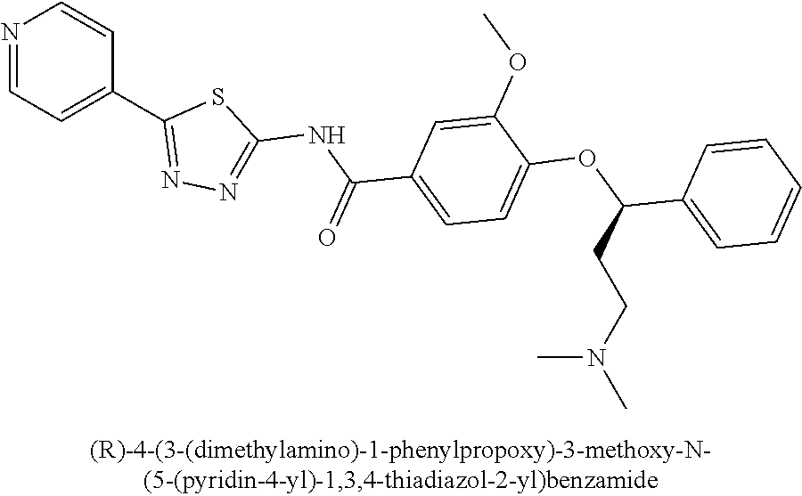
N1=CC=C(C2=NN=C(NC(C3=CC=C(OC(C4=CC=CC=C4)CCN(C)C)C(OC)=C3)=O)S2)C=C1
